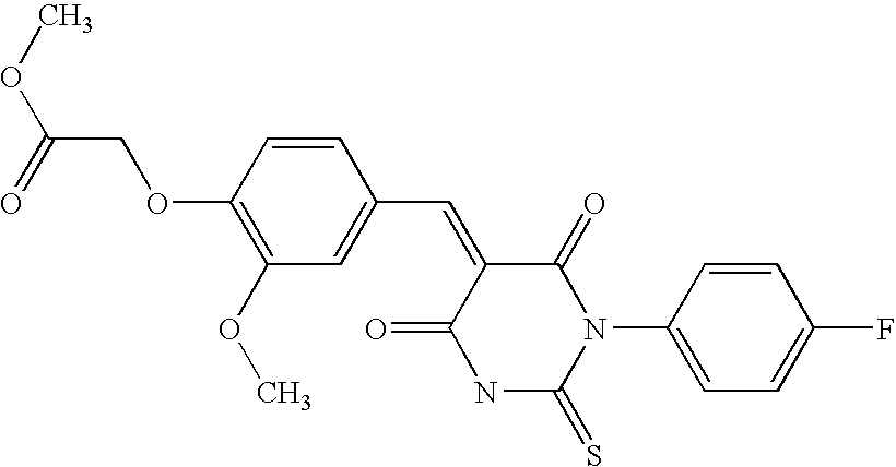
COC(COC1=C(OC)C=C(C=C2C(=O)N(C3=CC=C(F)C=C3)C(=S)NC2=O)C=C1)=O
